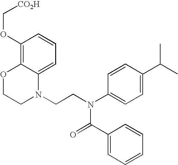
C1=C2C(=C(OC[CO2H])C=C1)OCCN2CCN(C1=CC=C(C(C)C)C=C1)C(=O)C1=CC=CC=C1
